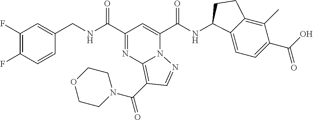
C1(F)=C(F)C=CC(CNC(C2=NC3=C(C(N4CCOCC4)=O)C=NN3C(C(NC3C4=CC=C(C(=O)O)C(C)=C4CC3)=O)=C2)=O)=C1
